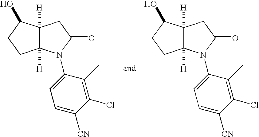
C12([H])C([H])(C(O)CC1)CC(=O)N2C1=CC=C([CN])C(Cl)=C1C.C12([H])C([H])(C(O)CC1)CC(=O)N2C1=CC=C([CN])C(Cl)=C1C
